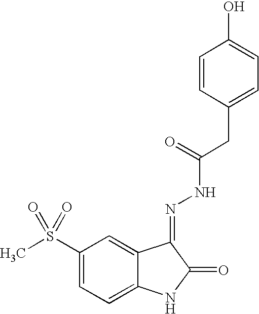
C1=CC(CC(NN=C2C3=CC(S(C)(=O)=O)=CC=C3NC2=O)=O)=CC=C1O
